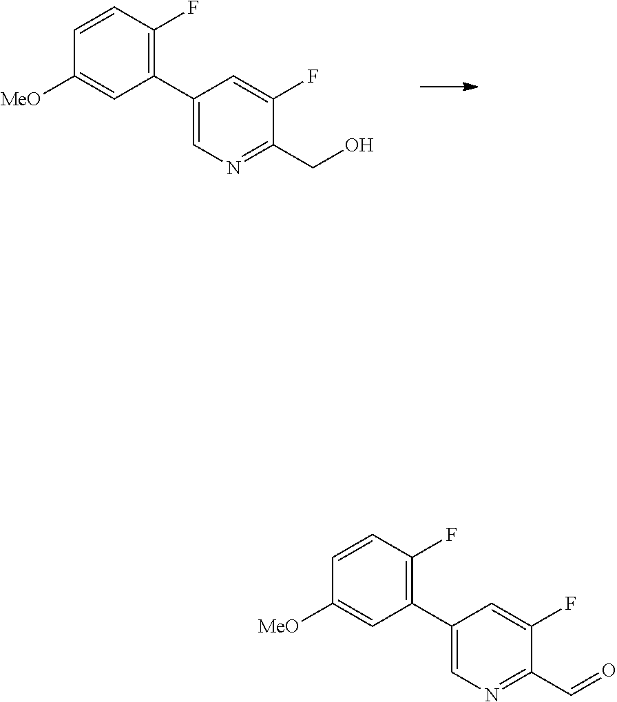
C1(CO)=NC=C(C2=C(F)C=CC([MeO])=C2)C=C1F.C1(C=O)=NC=C(C2=C(F)C=CC([MeO])=C2)C=C1F
